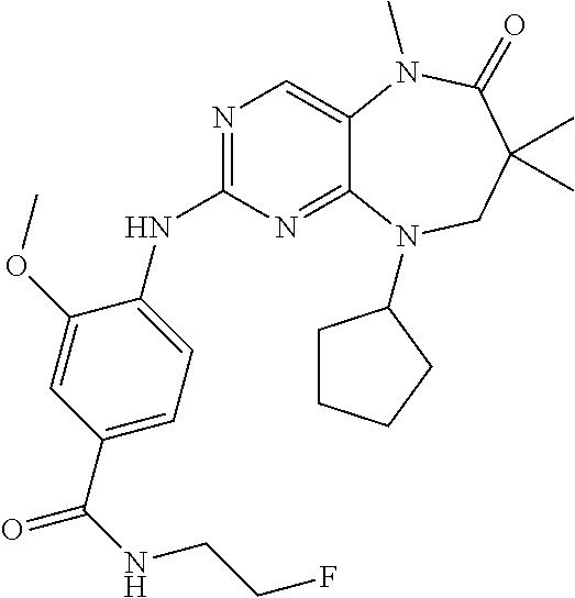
N1=C(NC2=CC=C(C(=O)NCCF)C=C2OC)N=C2C(=C1)N(C)C(=O)C(C)(C)CN2C1CCCC1
